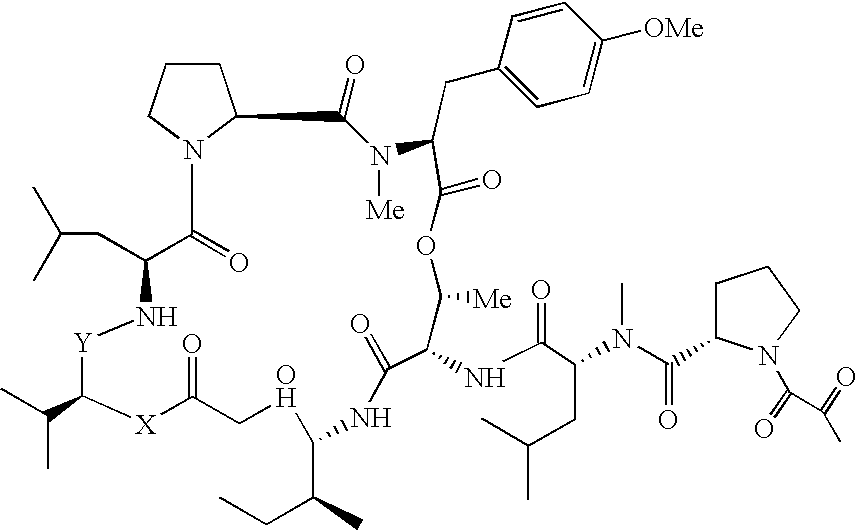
CC(C1[X]C(=O)COC(C(CC)C)NC(=O)C(NC(=O)C(N(C)C(=O)C2CCCN2C(=O)C(=O)C)CC(C)C)C([Me])OC(=O)C(CC2=CC=C([OMe])C=C2)N([Me])C(=O)C2N(C(=O)C(CC(C)C)N[Y]1)CCC2)C
